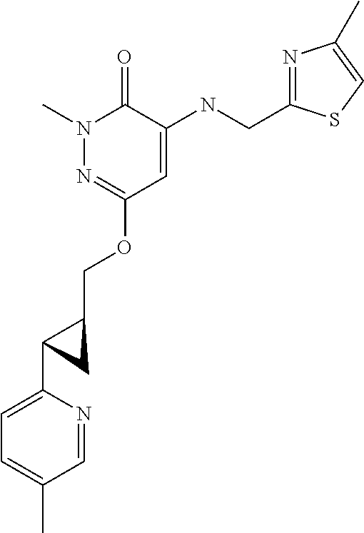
N1(C)N=C(OCC2CC2C2=CC=C(C)C=N2)C=C(NCC2=NC(C)=CS2)C1=O
